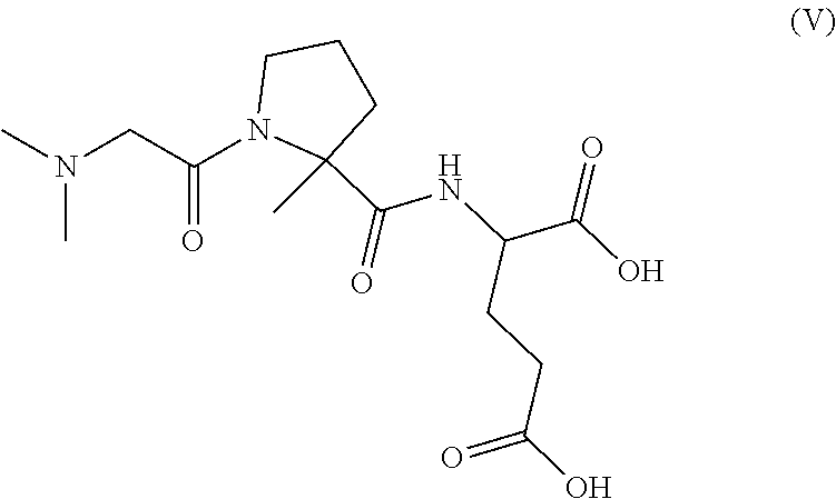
N(CC(N1C(C)(C(=O)NC(CCC(=O)O)C(O)=O)CCC1)=O)(C)C
